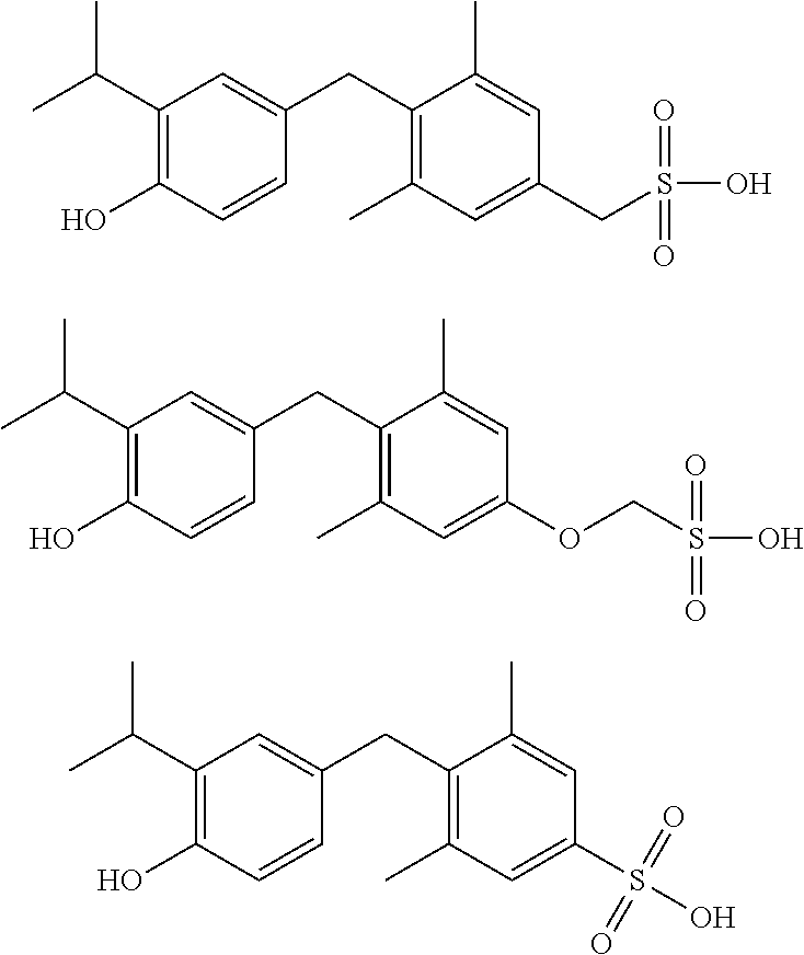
C1(C(C)C)=C(O)C=CC(CC2=C(C)C=C(CS(O)(=O)=O)C=C2C)=C1.C1(C(C)C)=C(O)C=CC(CC2=C(C)C=C(OCS(=O)(=O)O)C=C2C)=C1.C1(C(C)C)=C(O)C=CC(CC2=C(C)C=C(S(O)(=O)=O)C=C2C)=C1
